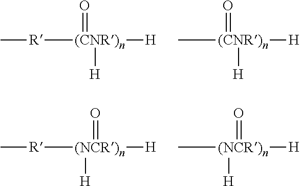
C[R][(CNR)n](=O)([H])[H].C[(CNR)n](=O)([H])[H].C[R][(NCR)n]([H])([H])=O.C[(NCR)n]([H])([H])=O
